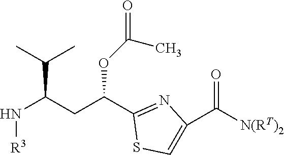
N([R3])C(CC(C1=NC(C([N(RT)2])=O)=CS1)OC(C)=O)C(C)C
